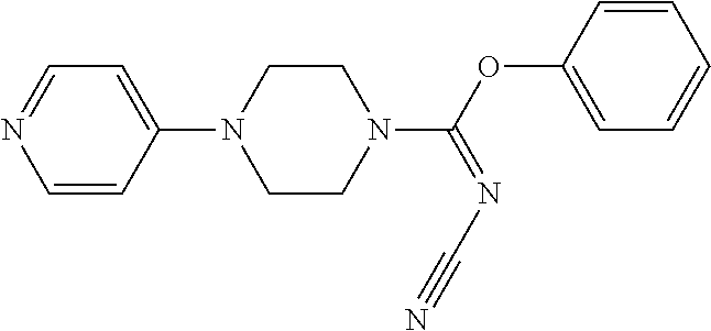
N1=CC=C(N2CCN(C(OC3=CC=CC=C3)=NC#N)CC2)C=C1
